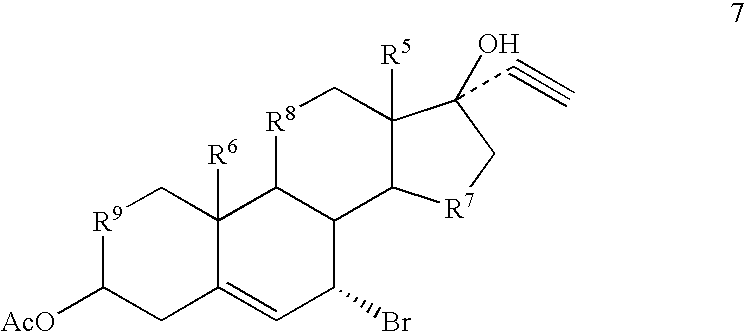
[R9]1C([AcO])CC2=CC(Br)C3C(C2([R6])C1)[R8]CC1([R5])C3[R7]CC1(O)C#C
